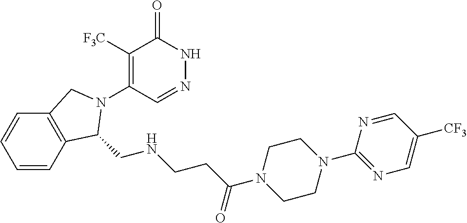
C1([F3C])=C(N2C(CNCCC(=O)N3CCN(C4=NC=C([CF3])C=N4)CC3)C3=C(C=CC=C3)C2)C=NNC1=O
